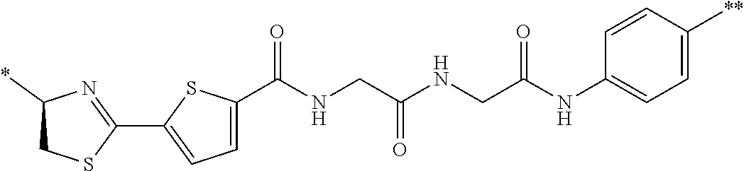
C1(C2=NC(*)CS2)=CC=C(C(NCC(NCC(NC2=CC=C([**])C=C2)=O)=O)=O)S1
